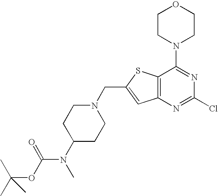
N1(CC2=CC3=C(S2)C(N2CCOCC2)=NC(Cl)=N3)CCC(N(C(OC(C)(C)C)=O)C)CC1
